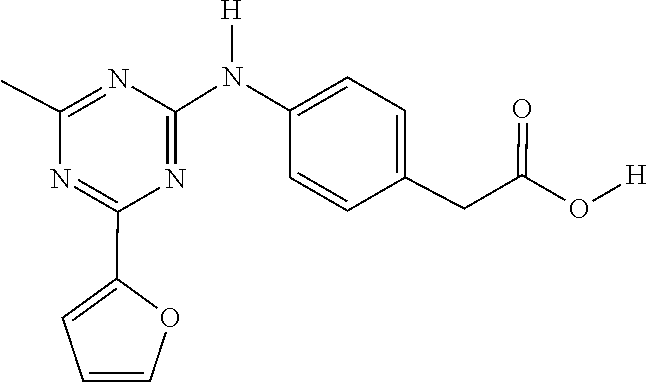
C1=C(C2=NC(C)=NC(N(C3=CC=C(CC(O[H])=O)C=C3)[H])=N2)OC=C1
